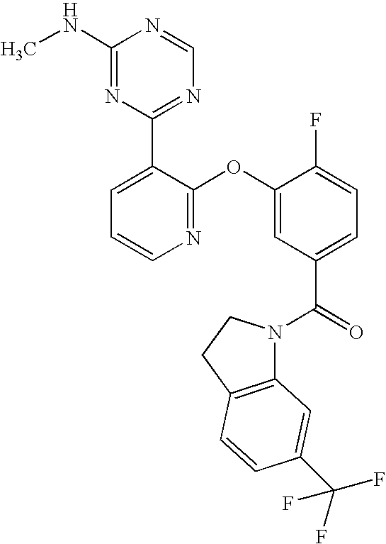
N1=C(OC2=CC(C(=O)N3C4=C(CC3)C=CC(C(F)(F)F)=C4)=CC=C2F)C(C2=NC=NC(NC)=N2)=CC=C1
